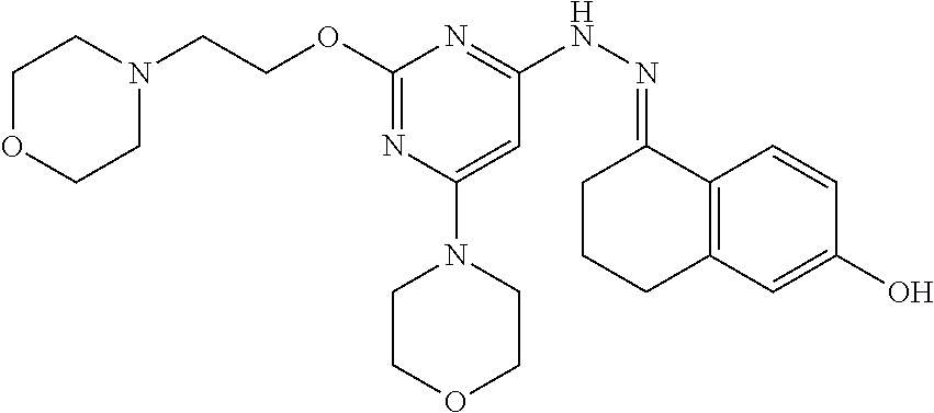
O(C1=NC(N2CCOCC2)=CC(NN=C2CCCC3=C2C=CC(O)=C3)=N1)CCN1CCOCC1
